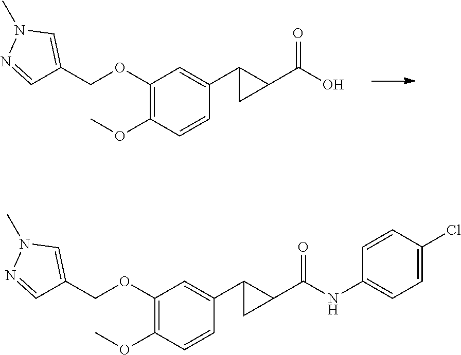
C1(OCC2=CN(C)N=C2)=C(OC)C=CC(C2C(C(O)=O)C2)=C1.C1(OCC2=CN(C)N=C2)=C(OC)C=CC(C2C(C(NC3=CC=C(Cl)C=C3)=O)C2)=C1
